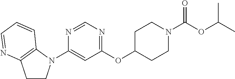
C1(N2CCC3=C2C=CC=N3)=CC(OC2CCN(C(=O)OC(C)C)CC2)=NC=N1
